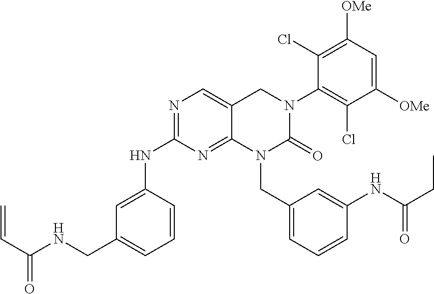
C1=C(NC2=NC=C3C(=N2)N(CC2=CC=CC(NC(CC)=O)=C2)C(=O)N(C2=C(Cl)C([OMe])=CC([OMe])=C2Cl)C3)C=CC=C1CNC(C=C)=O
